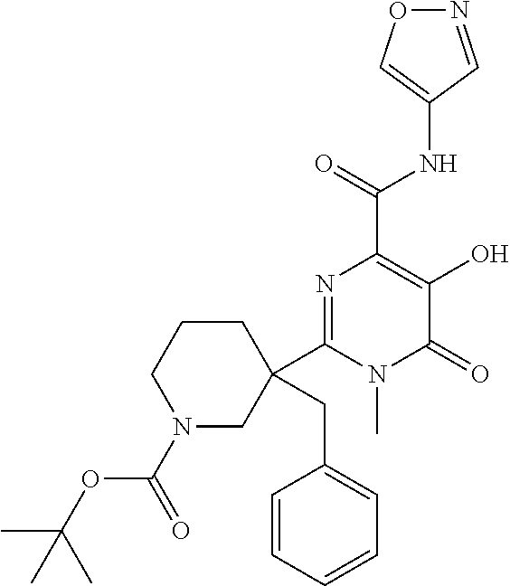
O1N=CC(NC(C2=C(O)C(=O)N(C)C(C3(CC4=CC=CC=C4)CCCN(C(=O)OC(C)(C)C)C3)=N2)=O)=C1
